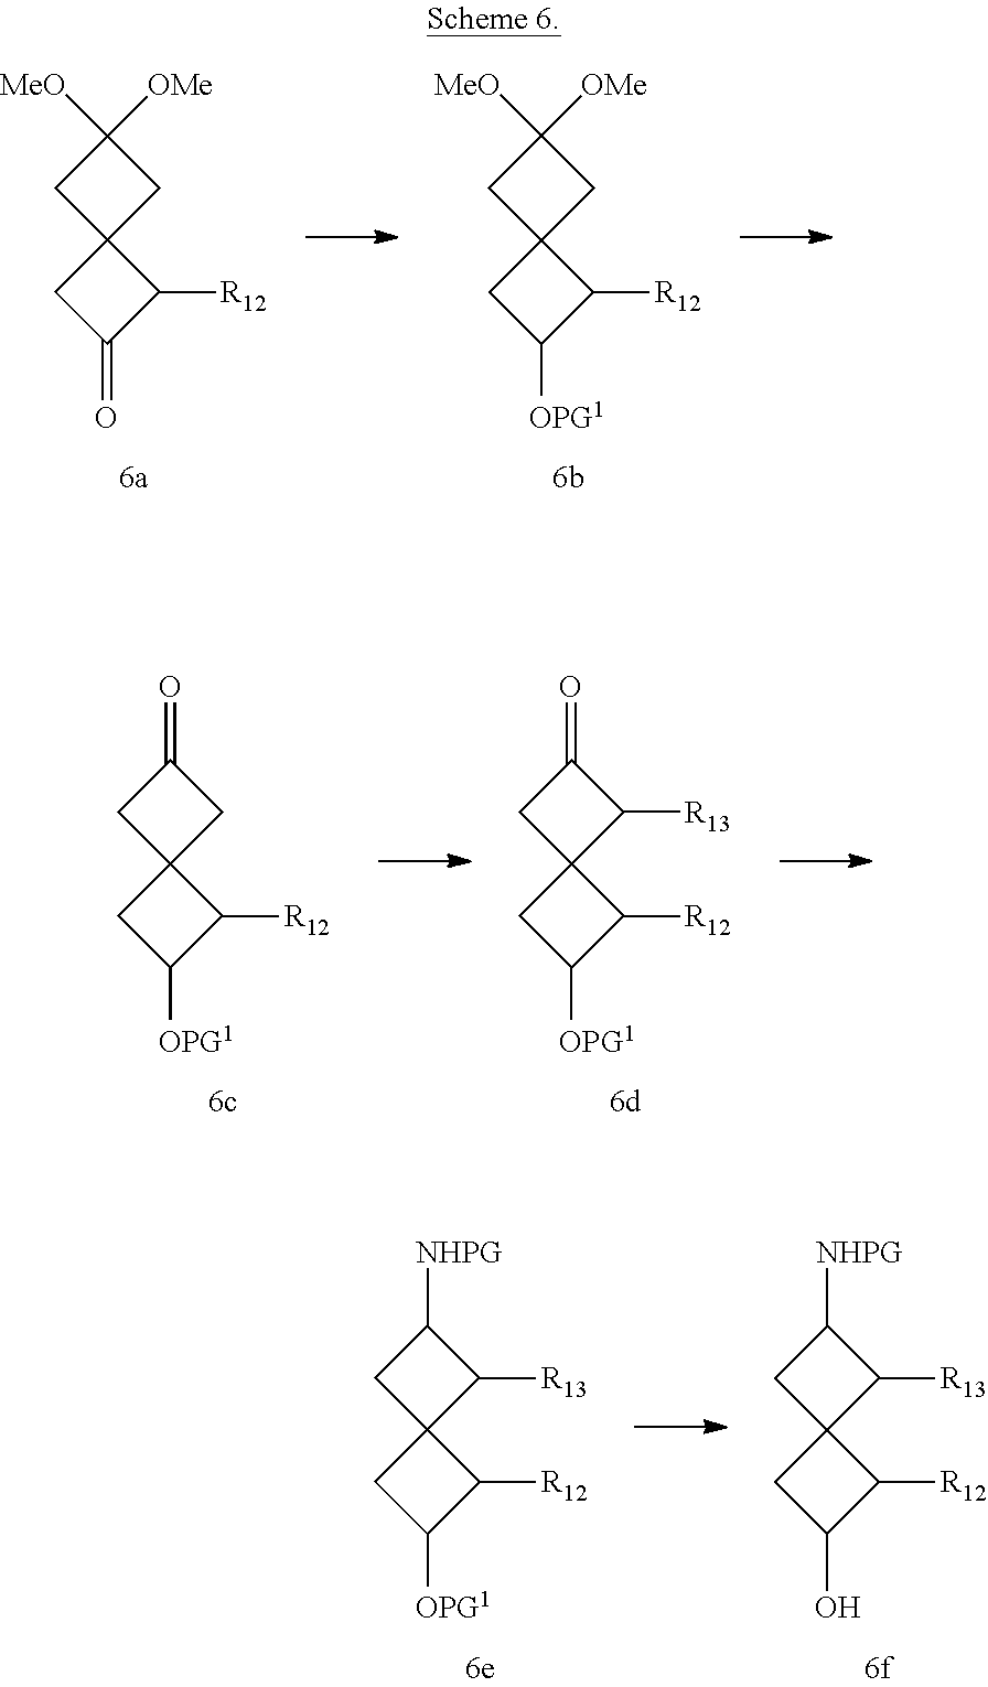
C1C(=O)C([R12])C12CC([MeO])([OMe])C2.C1C([OPG1])C([R12])C12CC([MeO])([OMe])C2.C1C([OPG1])C([R12])C12CC(=O)C2.C1C([OPG1])C([R12])C12C([R13])C(=O)C2.C1C([OPG1])C([R12])C12C([R13])C([NHPG])C2.C1C(O)C([R12])C12C([R13])C([NHPG])C2
